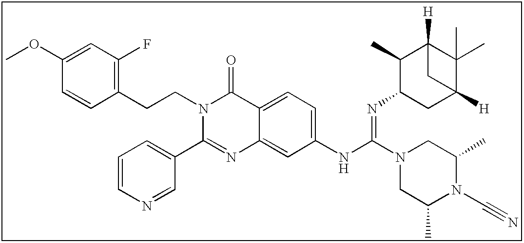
C1(OC)=CC(F)=C(CCN2C(C3=CC=CN=C3)=NC3=CC(NC(=NC4CC5([H])C(C)(C)C([H])(C4C)C5)N4CC(C)N(C#N)C(C)C4)=CC=C3C2=O)C=C1
